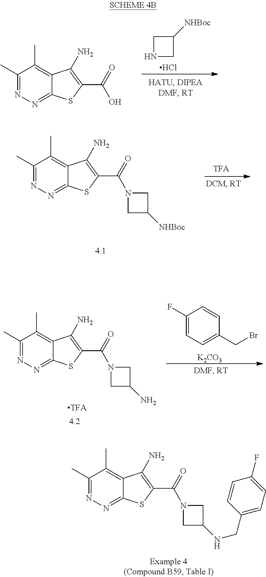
C1(C)=NN=C2C(=C1C)C(N)=C(C(=O)O)S2.N1CC([NHBoc])C1.Cl.C1(C)=NN=C2C(=C1C)C(N)=C(C(=O)N1CC([NHBoc])C1)S2.C1(C)=NN=C2C(=C1C)C(N)=C(C(=O)N1CC(N)C1)S2.C1=C(F)C=CC(CBr)=C1.[K2CO3].C1(C)=NN=C2C(=C1C)C(N)=C(C(=O)N1CC(NCC3=CC=C(F)C=C3)C1)S2
